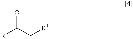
[R]C(C[R1])=O
